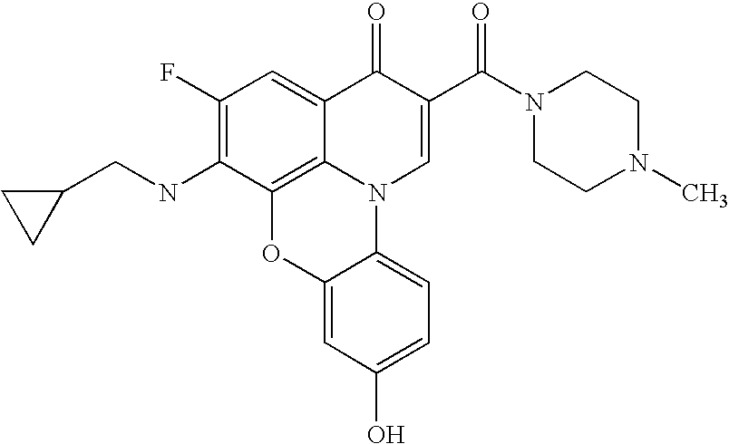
C1(F)=C(NCC2CC2)C2=C3C(=C1)C(=O)C(C(=O)N1CCN(C)CC1)=CN3C1=CC=C(O)C=C1O2
